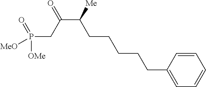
C(CC([Me])C(=O)CP([OMe])([MeO])=O)CCCC1=CC=CC=C1
